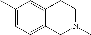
C1(C)=CC=C2C(=C1)CCN(C)C2
